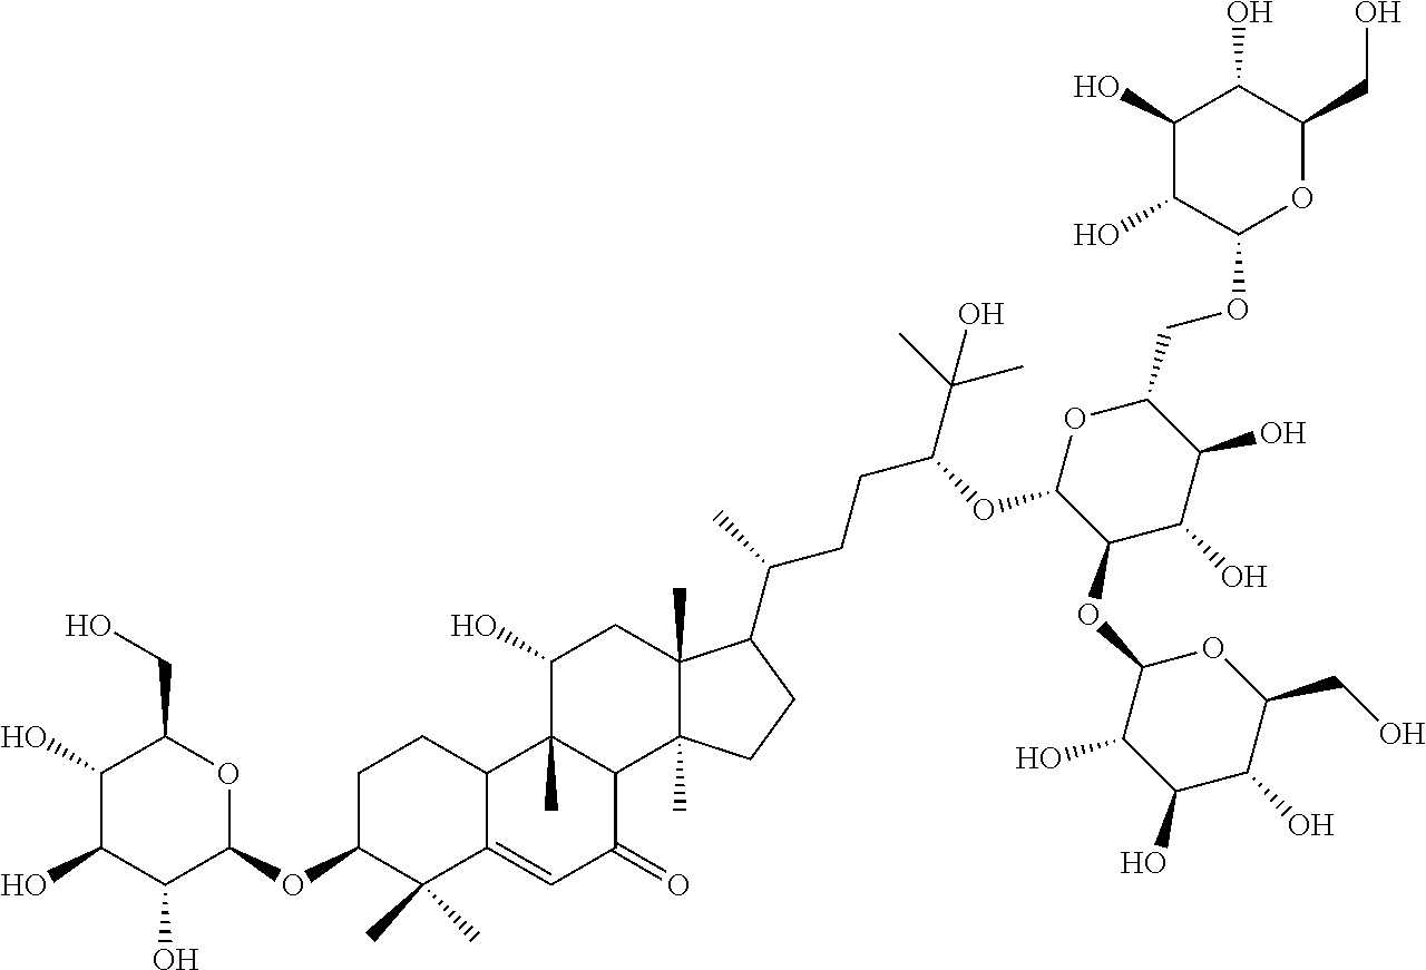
C1C(OC2OC(CO)C(O)C(O)C2O)C(C)(C)C2=CC(=O)C3C(C)(C2C1)C(O)CC1(C)C3(C)CCC1C(CCC(C(C)(C)O)OC1C(OC2C(O)C(O)C(O)C(CO)O2)C(O)C(O)C(COC2OC(CO)C(O)C(O)C2O)O1)C
